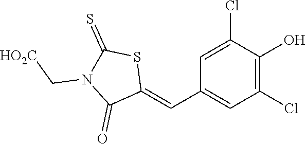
C1(Cl)=C(O)C(Cl)=CC(C=C2SC(=S)N(C[HO2C])C2=O)=C1
